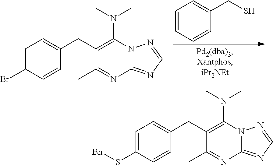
C1=CC=CC(CS)=C1.C1=C(Br)C=CC(CC2=C(N(C)C)N3C(=NC=N3)N=C2C)=C1.C1=C(S[Bn])C=CC(CC2=C(N(C)C)N3C(=NC=N3)N=C2C)=C1
